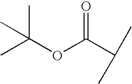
C(OC(C(C)C)=O)(C)(C)C
